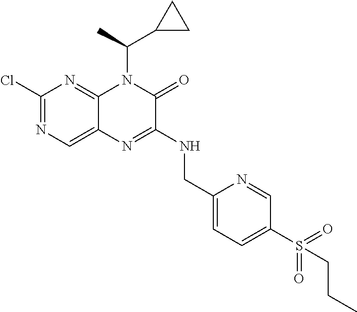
C1(Cl)=NC=C2C(=N1)N(C(C1CC1)C)C(=O)C(NCC1=CC=C(S(=O)(=O)CCC)C=N1)=N2
